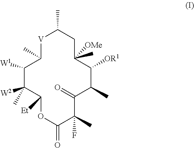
[V]1C(C)C([W1])C([W2])(C)C([Et])OC(=O)C(C)(F)C(=O)C(C)C([OR1])C(C)([OMe])CC1C
